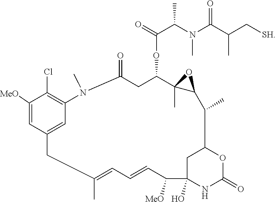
C1([MeO])=CC2=CC(=C1Cl)N(C)C(=O)CC(OC(C(N(C(=O)C(C[SH])C)C)C)=O)C1(C)C(C(C)C3OC(=O)NC(O)(C([MeO])C=CC=C(C)C2)C3)O1
